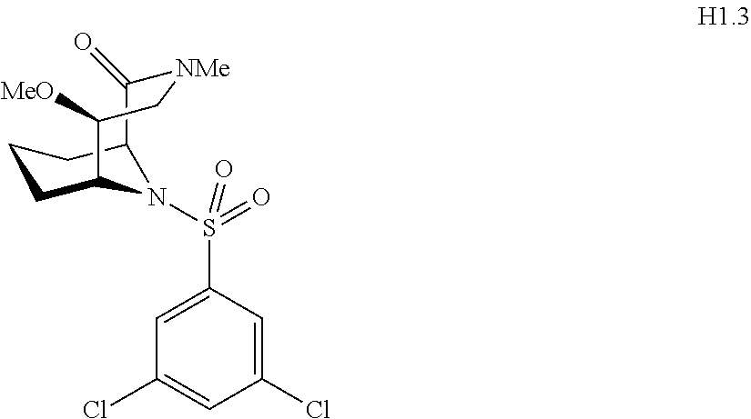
C12C(=O)[NMe]CC([MeO])C(CCC1)N2S(C1=CC(Cl)=CC(Cl)=C1)(=O)=O
